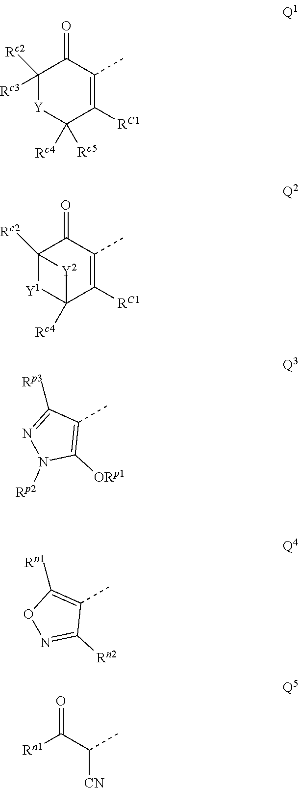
O=C1C(C)=C([RC1])C2([Rc4])[Y1]C1([Rc2])[Y2]2.O=C1C(C)=C([RC1])C([Rc5])([Rc4])[Y]C1([Rc3])[Rc2].CC1=C([ORp1])N([Rp2])N=C1[Rp3].CC1=C([Rn1])ON=C1[Rn2].[CN]C(C([Rn1])=O)C
